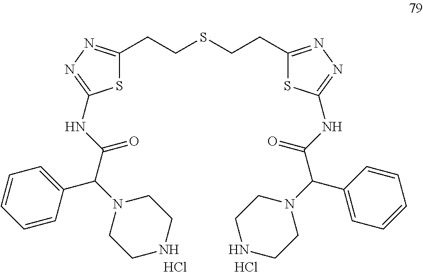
S1C(CCSCCC2=NN=C(NC(C(C3=CC=CC=C3)N3CCNCC3)=O)S2)=NN=C1NC(C(C1=CC=CC=C1)N1CCNCC1)=O.Cl.Cl
